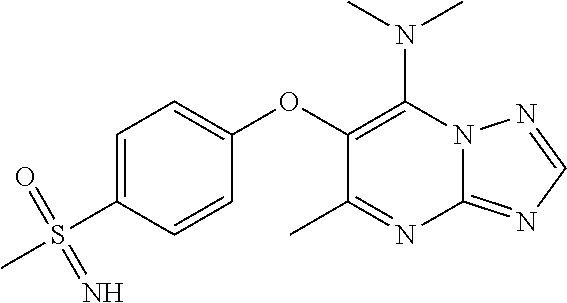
N12C(=NC=N1)N=C(C)C(OC1=CC=C(S(C)(=O)=N)C=C1)=C2N(C)C
